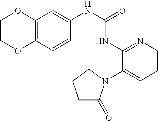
C12=C(C=CC(NC(=O)NC3=NC=CC=C3N3C(=O)CCC3)=C1)OCCO2
